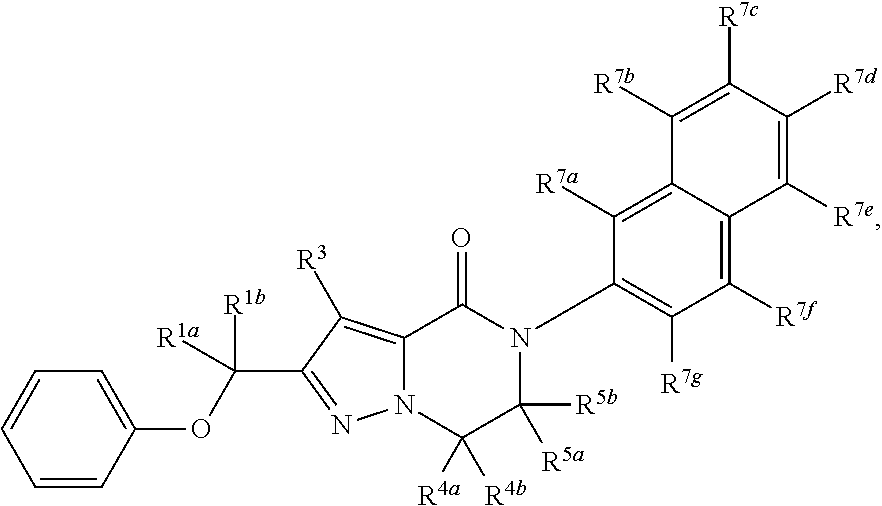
N12C(=C([R3])C(C([R1a])(OC3=CC=CC=C3)[R1b])=N1)C(=O)N(C1=C([R7g])C([R7f])=C3C(=C1[R7a])C([R7b])=C([R7c])C([R7d])=C3[R7e])C([R5b])([R5a])C2([R4a])[R4b]
